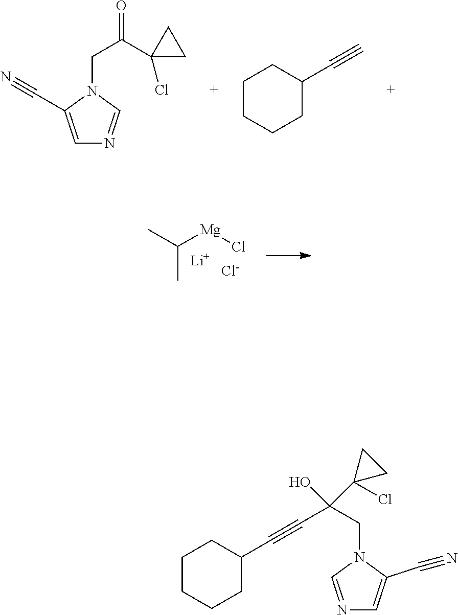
C1=C(C#N)N(CC(C2(Cl)CC2)=O)C=N1.C1CCCC(C#C)C1.CC([Mg]Cl)C.[Li].[Cl-].N1=CN(CC(C#CC2CCCCC2)(O)C2(Cl)CC2)C(C#N)=C1
